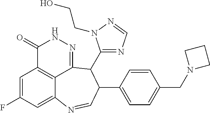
C1=C(F)C=C2C3=C1C(=O)NN=C3C(C1=NC=NN1CCO)C(C1=CC=C(CN3CCC3)C=C1)C=N2
